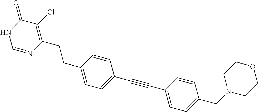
C(#CC1=CC=C(CN2CCOCC2)C=C1)C1=CC=C(CCC2=C(Cl)C(=O)NC=N2)C=C1
